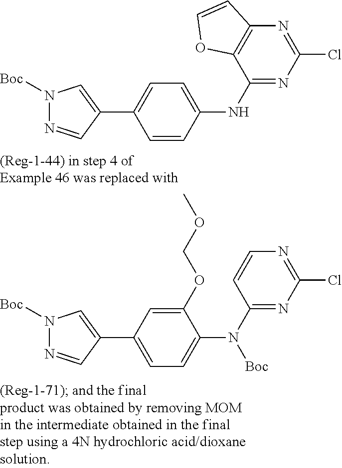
C1(NC2=CC=C(C3=CN([Boc])N=C3)C=C2)=NC(Cl)=NC2=C1OC=C2.C1(N(C2=CC=C(C3=CN([Boc])N=C3)C=C2OCOC)[Boc])=NC(Cl)=NC=C1
